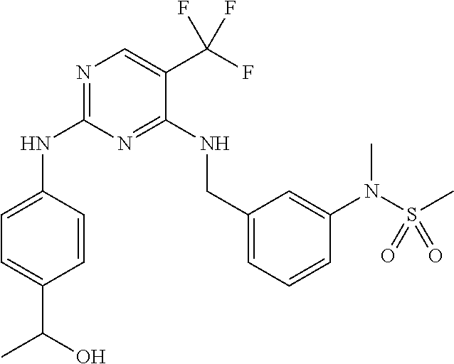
N1=C(NC2=CC=C(C(O)C)C=C2)N=C(NCC2=CC=CC(N(S(C)(=O)=O)C)=C2)C(C(F)(F)F)=C1
